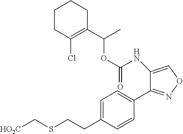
O(C(NC1=CON=C1C1=CC=C(CCSC[HO2C])C=C1)=O)C(C)C1=C(Cl)CCCC1
